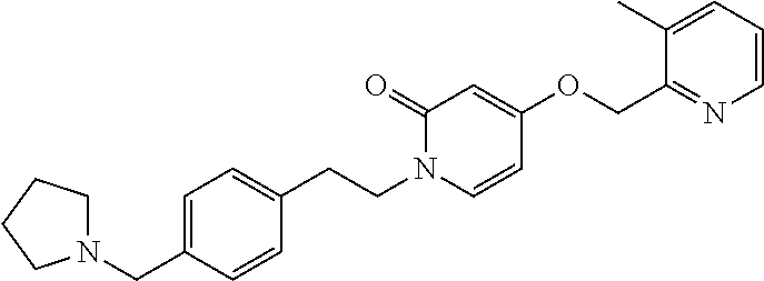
N1(CC2=CC=C(CCN3C=CC(OCC4=NC=CC=C4C)=CC3=O)C=C2)CCCC1
